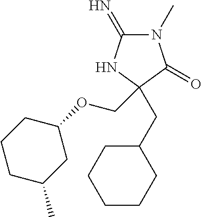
N1(C)C(=N)NC(CC2CCCCC2)(COC2CCCC(C)C2)C1=O
